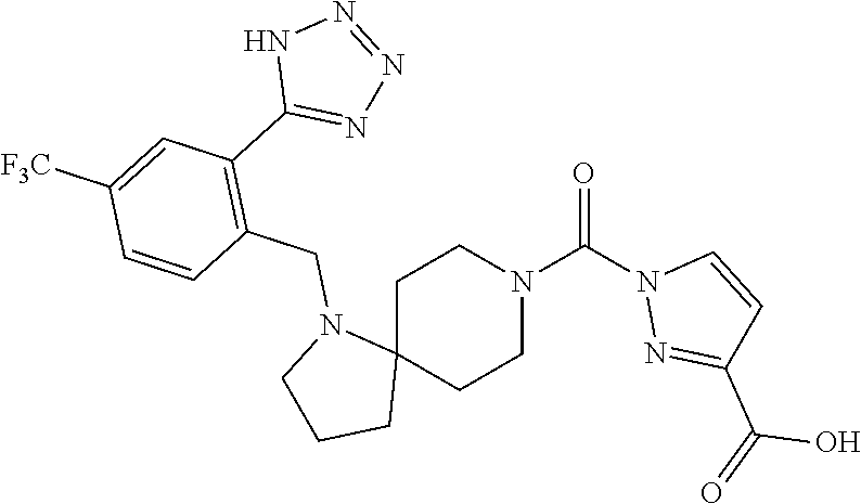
C1C2(CCN(C(=O)N3N=C(C(O)=O)C=C3)C1)N(CC1=C(C3=NN=NN3)C=C([F3C])C=C1)CCC2
